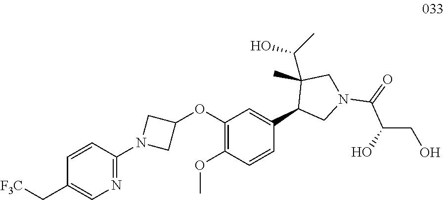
C1(C[F3C])=CN=C(N2CC(OC3=C(OC)C=CC(C4CN(C(C(CO)O)=O)CC4(C)C(O)C)=C3)C2)C=C1
